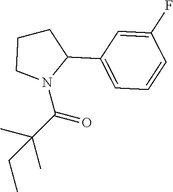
C1CN(C(C(C)(C)CC)=O)C(C2=CC=CC(F)=C2)C1
